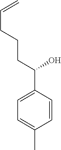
C1=CC(C(CCCC=C)O)=CC=C1C
